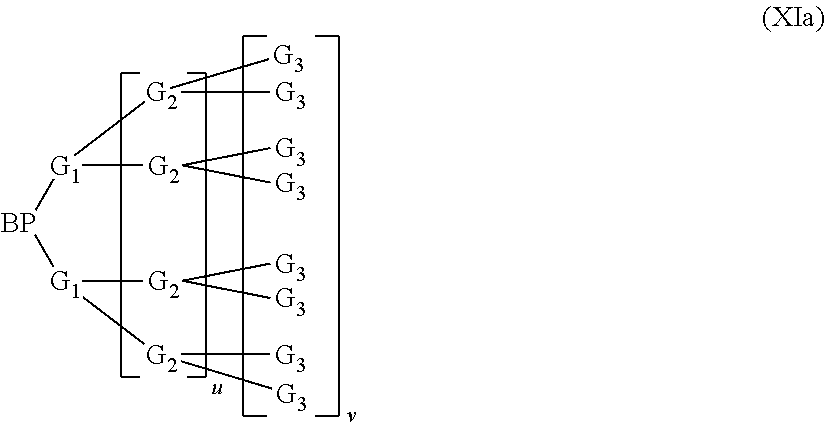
[G1]([BP][G1]([G2]([G3])[G3])[G2]([G3])[G3])([G2]([G3])[G3])[G2]([G3])[G3]
